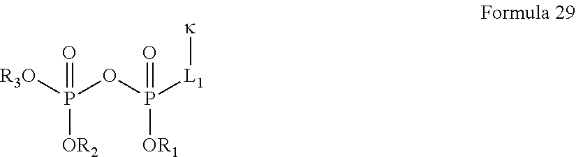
P([OR2])([R3O])(OP([L1][k])([OR1])=O)=O
